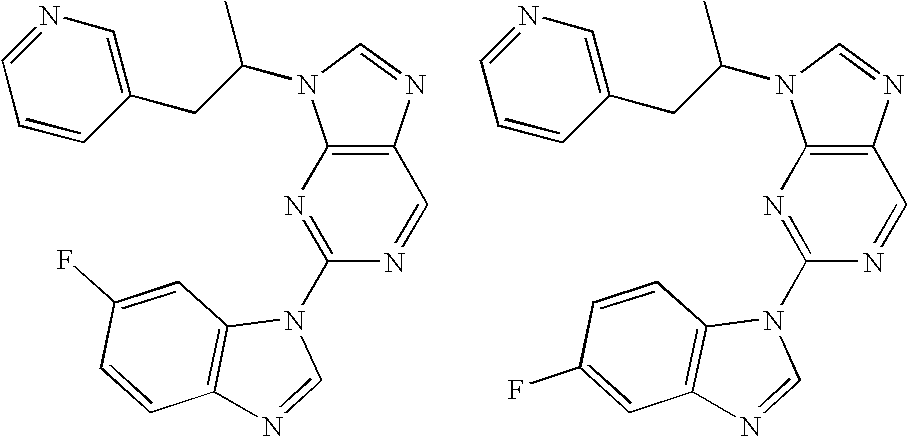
N1=CC=CC(CC(C)N2C3=C(N=C2)C=NC(N2C4=C(N=C2)C=CC(F)=C4)=N3)=C1.N1=CC=CC(CC(C)N2C3=C(N=C2)C=NC(N2C4=C(N=C2)C=C(F)C=C4)=N3)=C1
